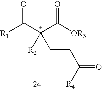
O=C([R1])C(C([OR3])=O)([R2])CCC([R4])=O
